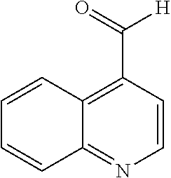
C1=CC2=C(C(=O)[H])C=CN=C2C=C1
